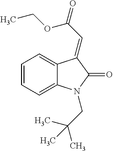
C(C(C)(C)C)N1C2=CC=CC=C2C(=CC(OCC)=O)C1=O
